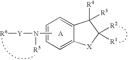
C1=C2C(=CC=C1)C([R4])([R3])C([R2])([R1])[X]2.CN([R5])[Y][R6].[A]
